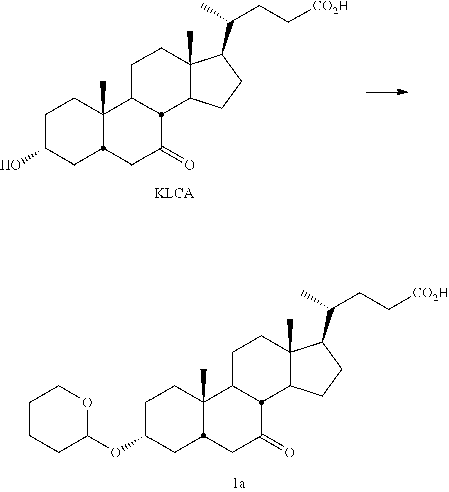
C1C(O)CC2C(C)(C1)C1CCC3(C)C(CCC3C(C)CC[CO2H])C1C(=O)C2.C1C(OC2OCCCC2)CC2C(C)(C1)C1CCC3(C)C(CCC3C(C)CC[CO2H])C1C(=O)C2
